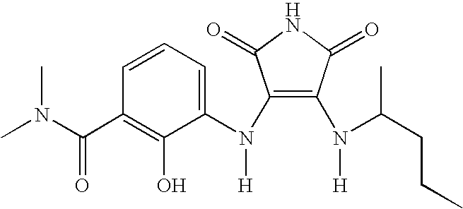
C1(N(C2=CC=CC(C(N(C)C)=O)=C2O)[H])=C(N(C(CCC)C)[H])C(=O)NC1=O
